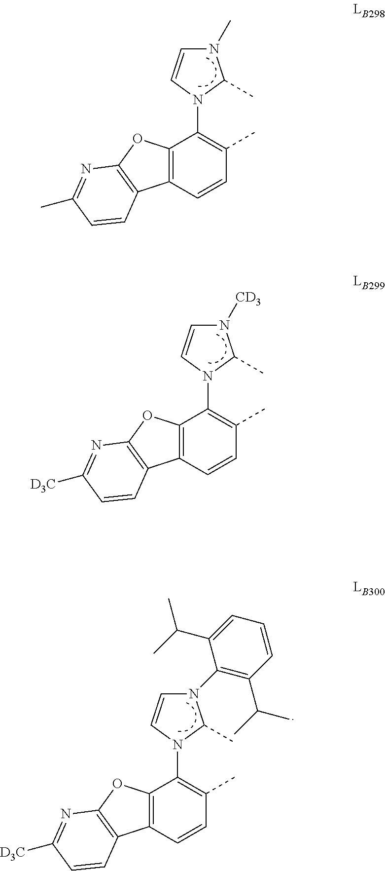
N1(C2=C(C)C=CC3=C2OC2=C3C=CC(C)=N2)C(C)N(C)C=C1.N1(C2=C(C)C=CC3=C2OC2=C3C=CC([D3C])=N2)C(C)N([CD3])C=C1.N1(C2=C(C)C=CC3=C2OC2=C3C=CC([D3C])=N2)C(C)N(C2=C(C(C)C)C=CC=C2C(C)C)C=C1
